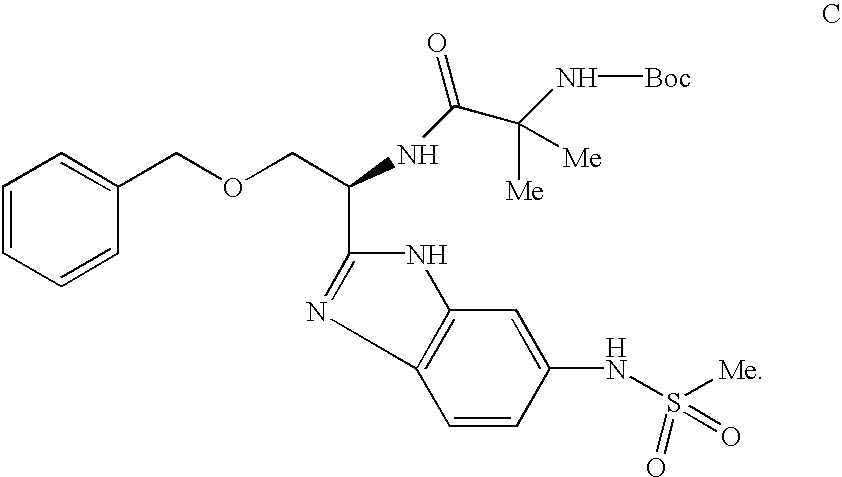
C1=CC=CC(COCC(NC(C(N[Boc])([Me])[Me])=O)C2=NC3=C(C=C(NS([Me])(=O)=O)C=C3)N2)=C1
